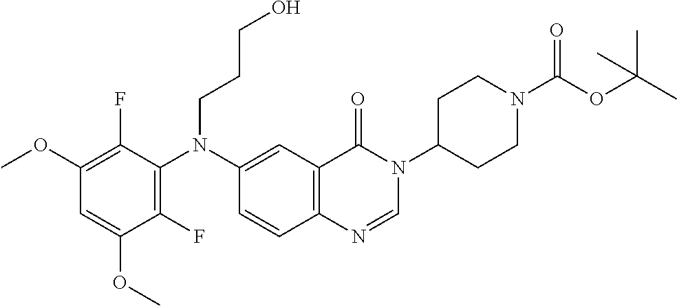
C1(OC)=C(F)C(N(C2=CC3=C(C=C2)N=CN(C2CCN(C(OC(C)(C)C)=O)CC2)C3=O)CCCO)=C(F)C(OC)=C1
